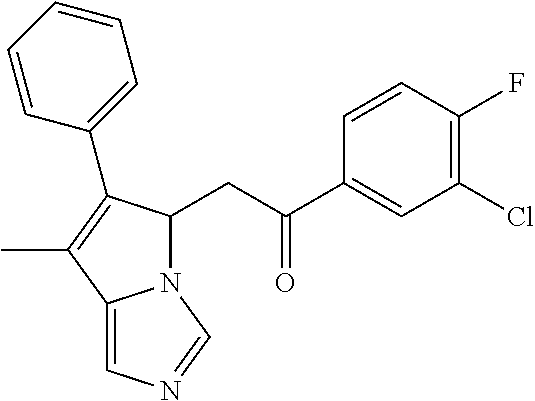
C1=CC(F)=C(Cl)C=C1C(=O)CC1N2C(=CN=C2)C(C)=C1C1=CC=CC=C1
